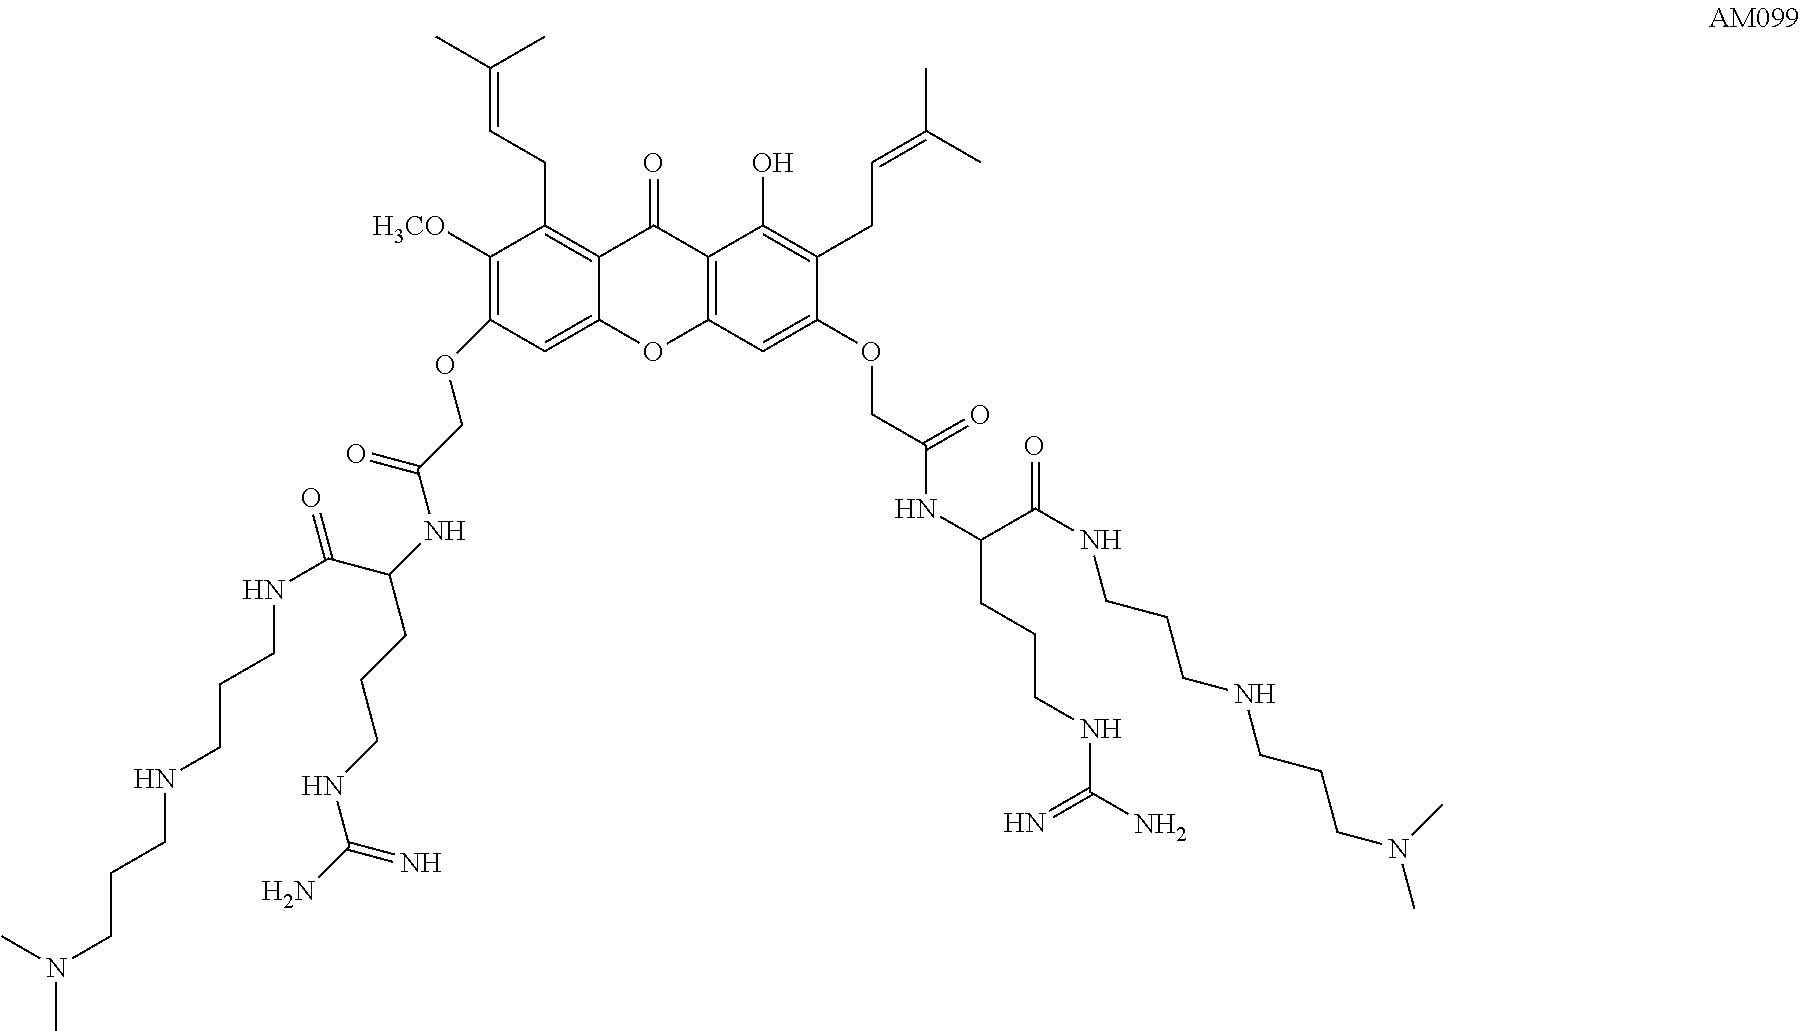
C1([H3CO])=C(OCC(NC(CCCNC(N)=N)C(=O)NCCCNCCCN(C)C)=O)C=C2C(=C1CC=C(C)C)C(=O)C1=C(O2)C=C(OCC(NC(CCCNC(N)=N)C(NCCCNCCCN(C)C)=O)=O)C(CC=C(C)C)=C1O
